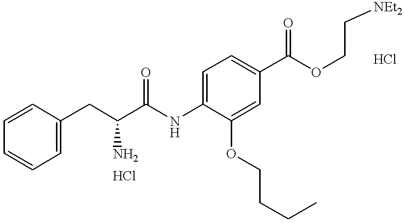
C1=CC=C(CC(C(NC2=CC=C(C(OCC[NEt2])=O)C=C2OCCCC)=O)N)C=C1
